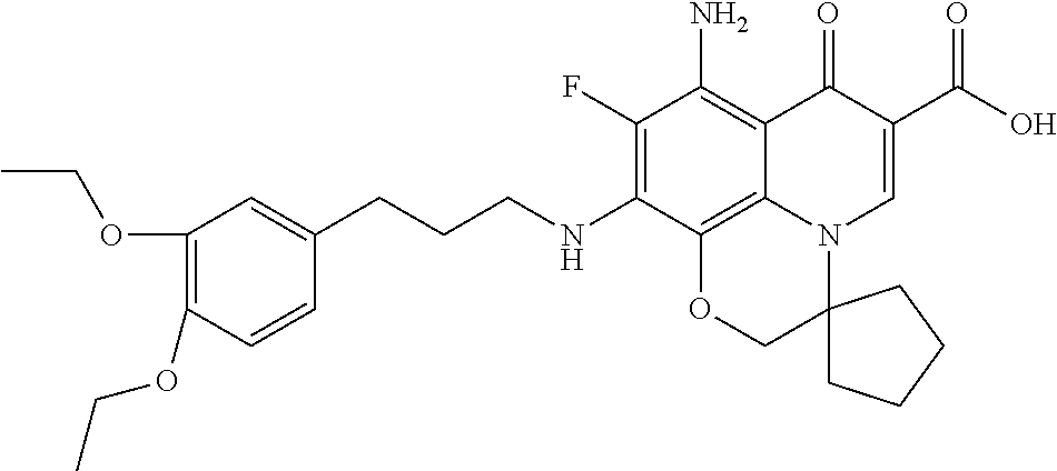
C1(F)=C(NCCCC2=CC(OCC)=C(OCC)C=C2)C2=C3C(=C1N)C(=O)C(C(=O)O)=CN3C1(CO2)CCCC1
